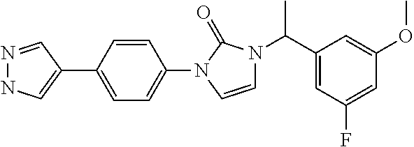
N1=CC(C2=CC=C(N3C=CN(C(C4=CC(F)=CC(OC)=C4)C)C3=O)C=C2)=CN1
